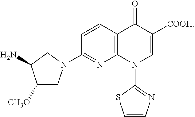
C12=C(C=CC(N3CC([CH3O])C(N)C3)=N1)C(=O)C([COOH])=CN2C1=NC=CS1
